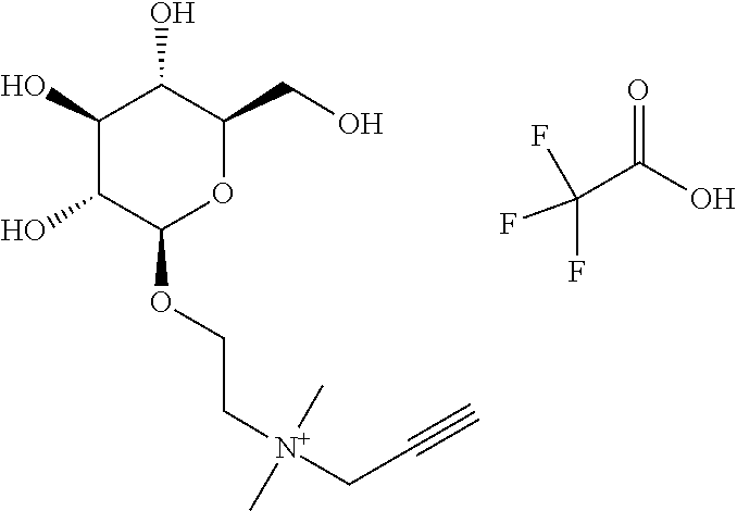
C([N+](C)(C)CCOC1C(O)C(O)C(O)C(CO)O1)C#C.FC(F)(C(=O)O)F
